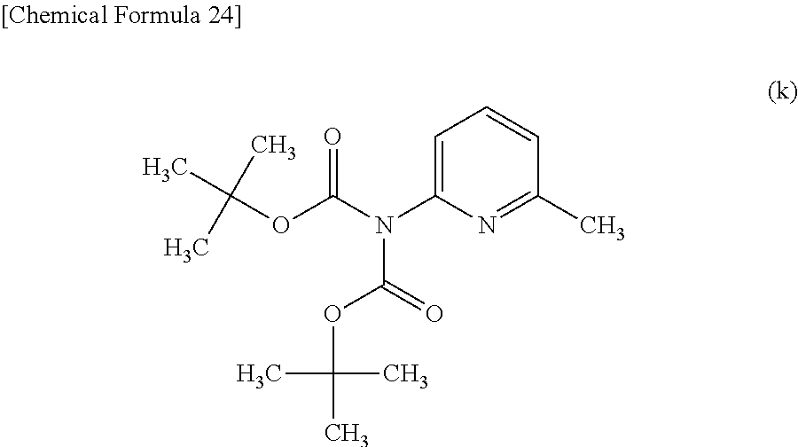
N(C(OC(C)(C)C)=O)(C1=CC=CC(C)=N1)C(OC(C)(C)C)=O
